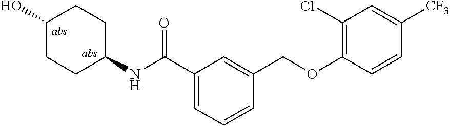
C1(C(NC2CCC(O)CC2)=O)=CC=CC(COC2=C(Cl)C=C([CF3])C=C2)=C1
